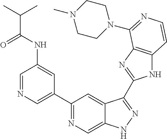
C1=NC=C(C2=NC=C3C(=C2)C(C2=NC4=C(N2)C=CN=C4N2CCN(C)CC2)=NN3)C=C1NC(C(C)C)=O
